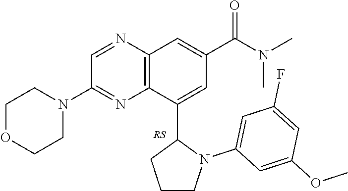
C1=NC2=C(N=C1N1CCOCC1)C(C1CCCN1C1=CC(F)=CC(OC)=C1)=CC(C(N(C)C)=O)=C2
